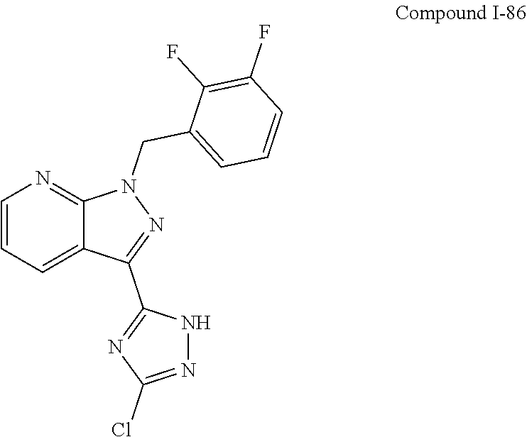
C1(F)=C(F)C=CC=C1CN1C2=NC=CC=C2C(C2=NC(Cl)=NN2)=N1
